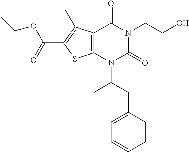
C12=C(N(C(CC3=CC=CC=C3)C)C(=O)N(CCO)C1=O)SC(C(=O)OCC)=C2C
